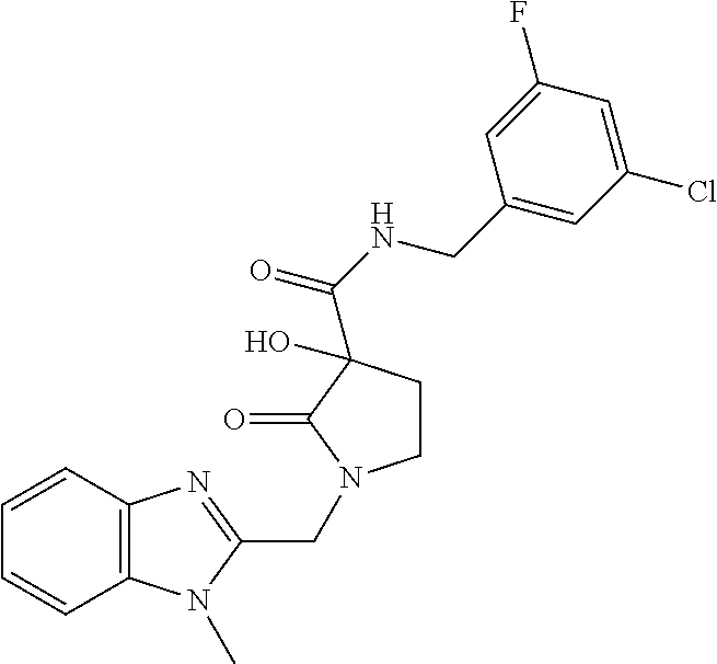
C1CC(C(NCC2=CC(Cl)=CC(F)=C2)=O)(O)C(=O)N1CC1=NC2=C(N1C)C=CC=C2
